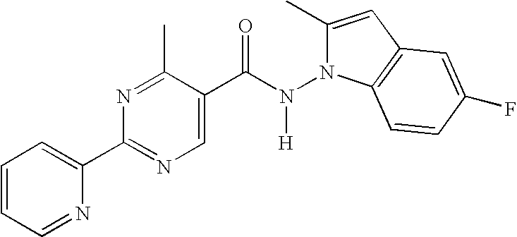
C1=CC=NC(C2=NC=C(C(N(N3C(C)=CC4=C3C=CC(F)=C4)[H])=O)C(C)=N2)=C1
